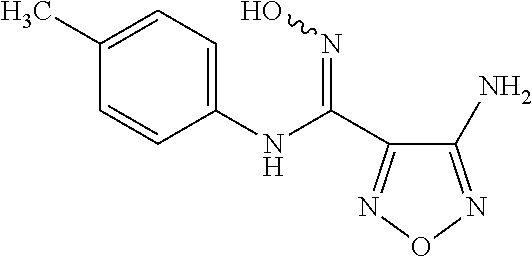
C1(N)=NON=C1C(NC1=CC=C(C)C=C1)=NO
